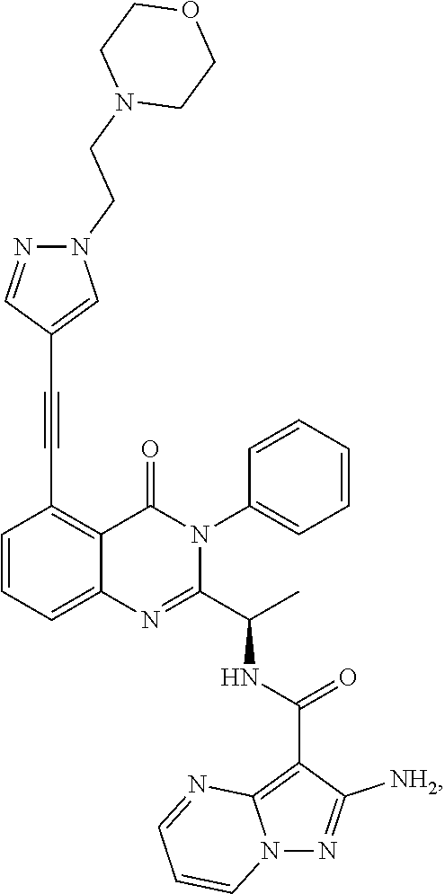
C1=CC=C2C(=C1C#CC1=CN(CCN3CCOCC3)N=C1)C(=O)N(C1=CC=CC=C1)C(C(C)NC(=O)C1=C3N(N=C1[NH2])C=CC=N3)=N2
